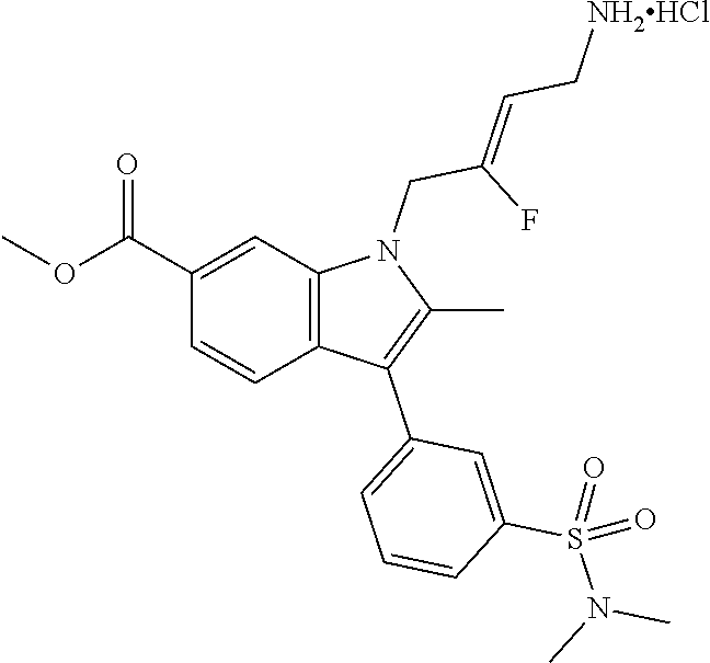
C1(C(OC)=O)=CC2=C(C=C1)C(C1=CC=CC(S(N(C)C)(=O)=O)=C1)=C(C)N2CC(F)=CC[NH2HCl]
